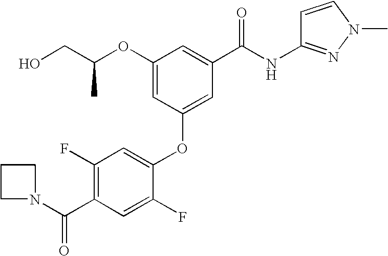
O(C1=CC(OC2=CC(F)=C(C(N3CCC3)=O)C=C2F)=CC(C(NC2=NN(C)C=C2)=O)=C1)C(CO)C
